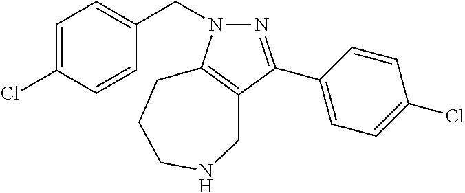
C1=C(Cl)C=CC(CN2N=C(C3=CC=C(Cl)C=C3)C3=C2CCCNC3)=C1
